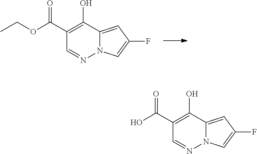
C12=CC(F)=CN1N=CC(C(OCC)=O)=C2O.C12=CC(F)=CN1N=CC(C(O)=O)=C2O
